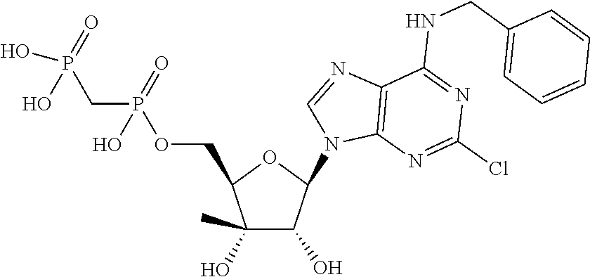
C1(O)(C)C(O)C(N2C3=C(N=C2)C(NCC2=CC=CC=C2)=NC(Cl)=N3)OC1COP(=O)(O)CP(=O)(O)O
